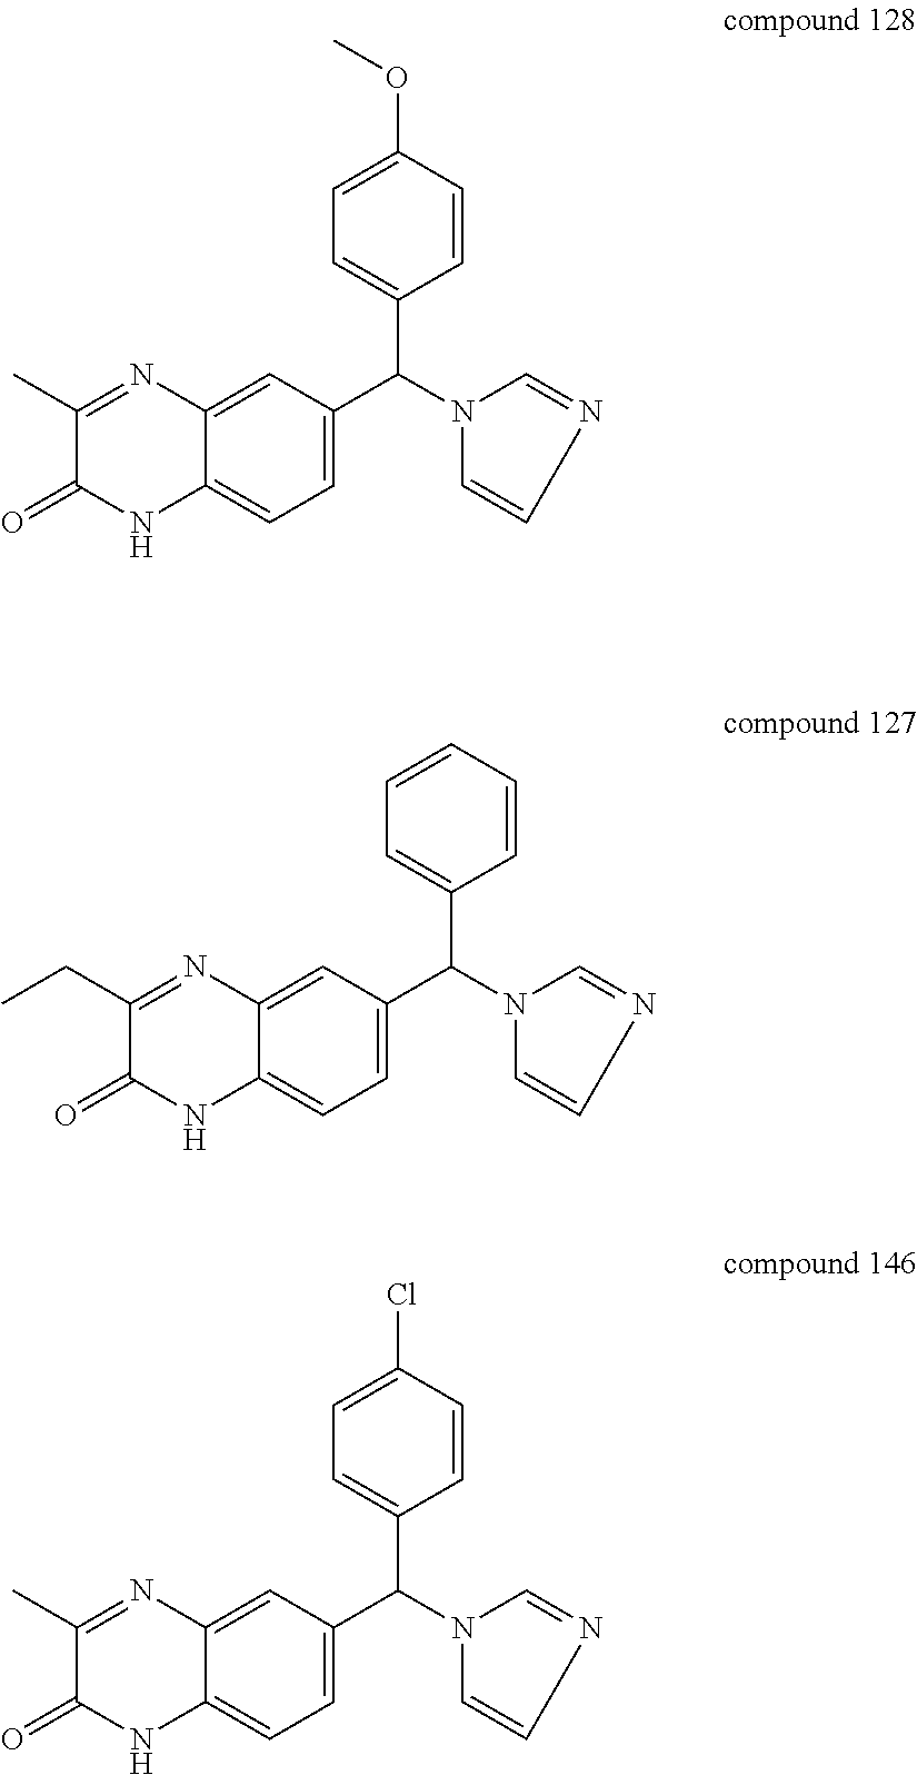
C1(C)=NC2=CC(C(N3C=CN=C3)C3=CC=C(OC)C=C3)=CC=C2NC1=O.C1(CC)=NC2=CC(C(N3C=CN=C3)C3=CC=CC=C3)=CC=C2NC1=O.C1(C)=NC2=CC(C(N3C=CN=C3)C3=CC=C(Cl)C=C3)=CC=C2NC1=O
